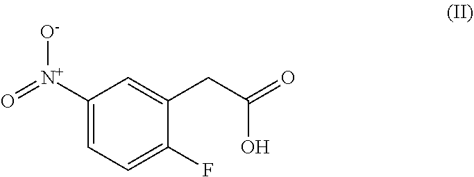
[N+](=O)(C1=CC=C(F)C(CC(=O)O)=C1)[O-]
